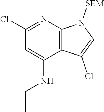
C1(Cl)=NC2=C(C(NCC)=C1)C(Cl)=CN2[SEM]
